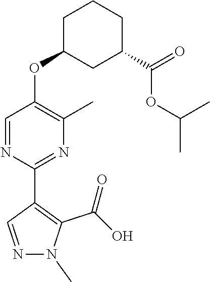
CN1N=CC(C2=NC(C)=C(OC3CCCC(C(OC(C)C)=O)C3)C=N2)=C1C(=O)O
